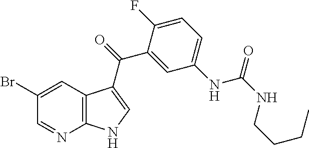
BrC1=CC2=C(N=C1)NC=C2C(=O)C1=CC(NC(NCCCC)=O)=CC=C1F
